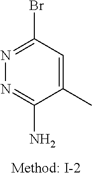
C1(C)=CC(Br)=NN=C1N
